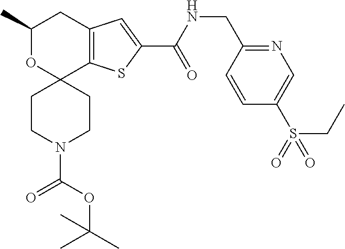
C1(C)OC2(C3=C(C1)C=C(C(=O)NCC1=NC=C(S(=O)(CC)=O)C=C1)S3)CCN(C(OC(C)(C)C)=O)CC2
